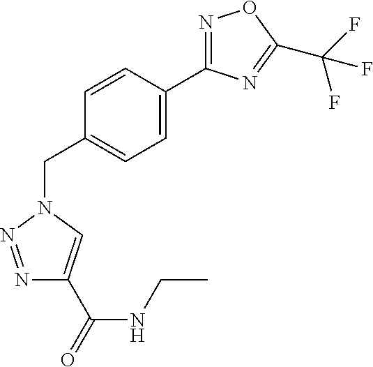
C1(C2=CC=C(CN3C=C(C(=O)NCC)N=N3)C=C2)=NOC(C(F)(F)F)=N1
